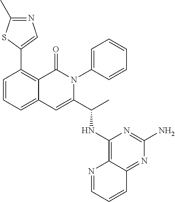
C12=CC=CC(C3=CN=C(C)S3)=C1C(=O)N(C1=CC=CC=C1)C(C(NC1=C3C(=NC(N)=N1)C=CC=N3)C)=C2
